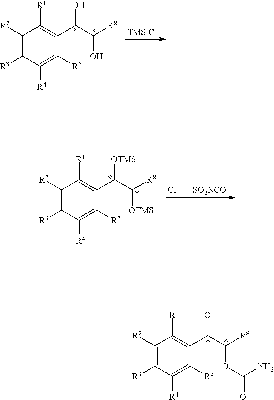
C1([R2])=C([R3])C([R4])=C([R5])C(C(C(OC(N)=O)[R8])O)=C1[R1].C1([R2])=C([R3])C([R4])=C([R5])C(C(C(O)[R8])O)=C1[R1].[TMS-Cl].C1([R2])=C([R3])C([R4])=C([R5])C(C(C([OTMS])[R8])[OTMS])=C1[R1].Cl[SO2NCO]
